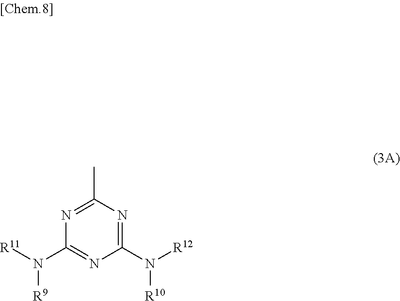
N1=C(C)N=C(N([R12])[R10])N=C1N([R11])[R9]
